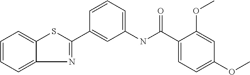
C1=CC=C2N=C(C3=CC(NC(C4=CC=C(OC)C=C4OC)=O)=CC=C3)SC2=C1
